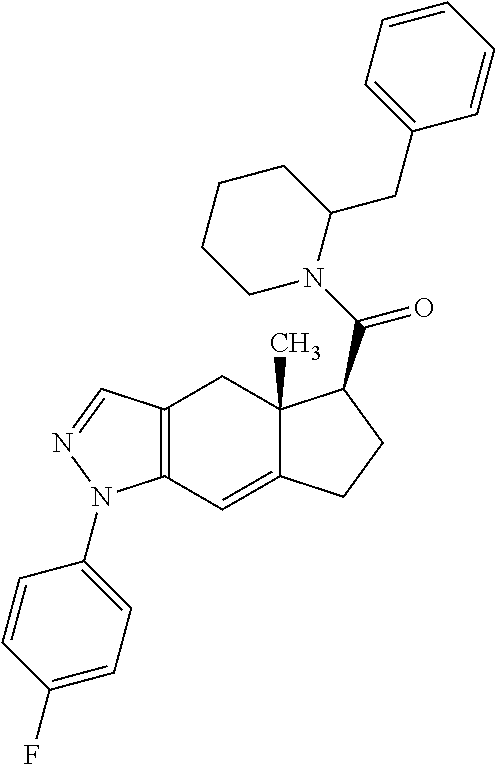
C12=C(C=C3C(C)(C1)C(C(N1C(CC4=CC=CC=C4)CCCC1)=O)CC3)N(C1=CC=C(F)C=C1)N=C2
